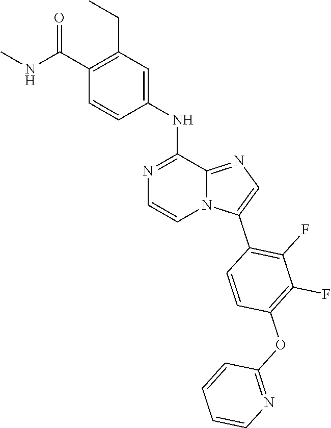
C1(F)=C(C2=CN=C3N2C=CN=C3NC2=CC(CC)=C(C(NC)=O)C=C2)C=CC(OC2=NC=CC=C2)=C1F
